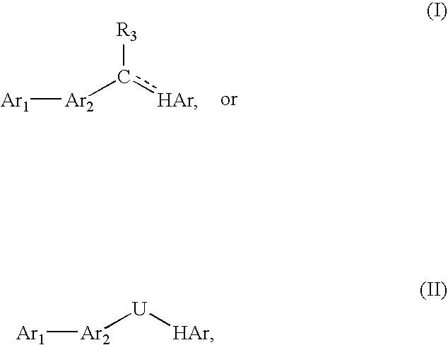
[Ar1][Ar2]c([HAr])[R3].[Ar1][Ar2][U][HAr]
